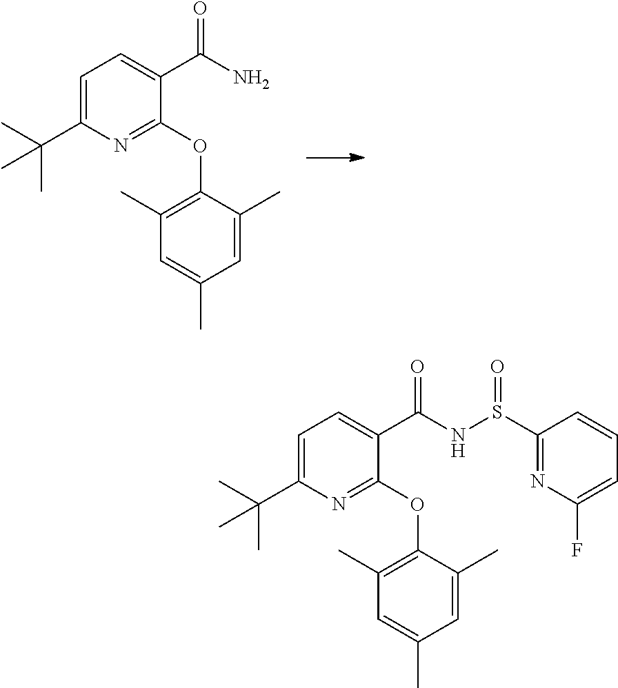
C1(C(C)(C)C)=CC=C(C(=O)N)C(OC2=C(C)C=C(C)C=C2C)=N1.C1(C(C)(C)C)=CC=C(C(=O)NS(=O)C2=NC(F)=CC=C2)C(OC2=C(C)C=C(C)C=C2C)=N1
